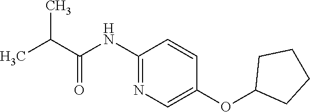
C1(NC(C(C)C)=O)=NC=C(OC2CCCC2)C=C1
